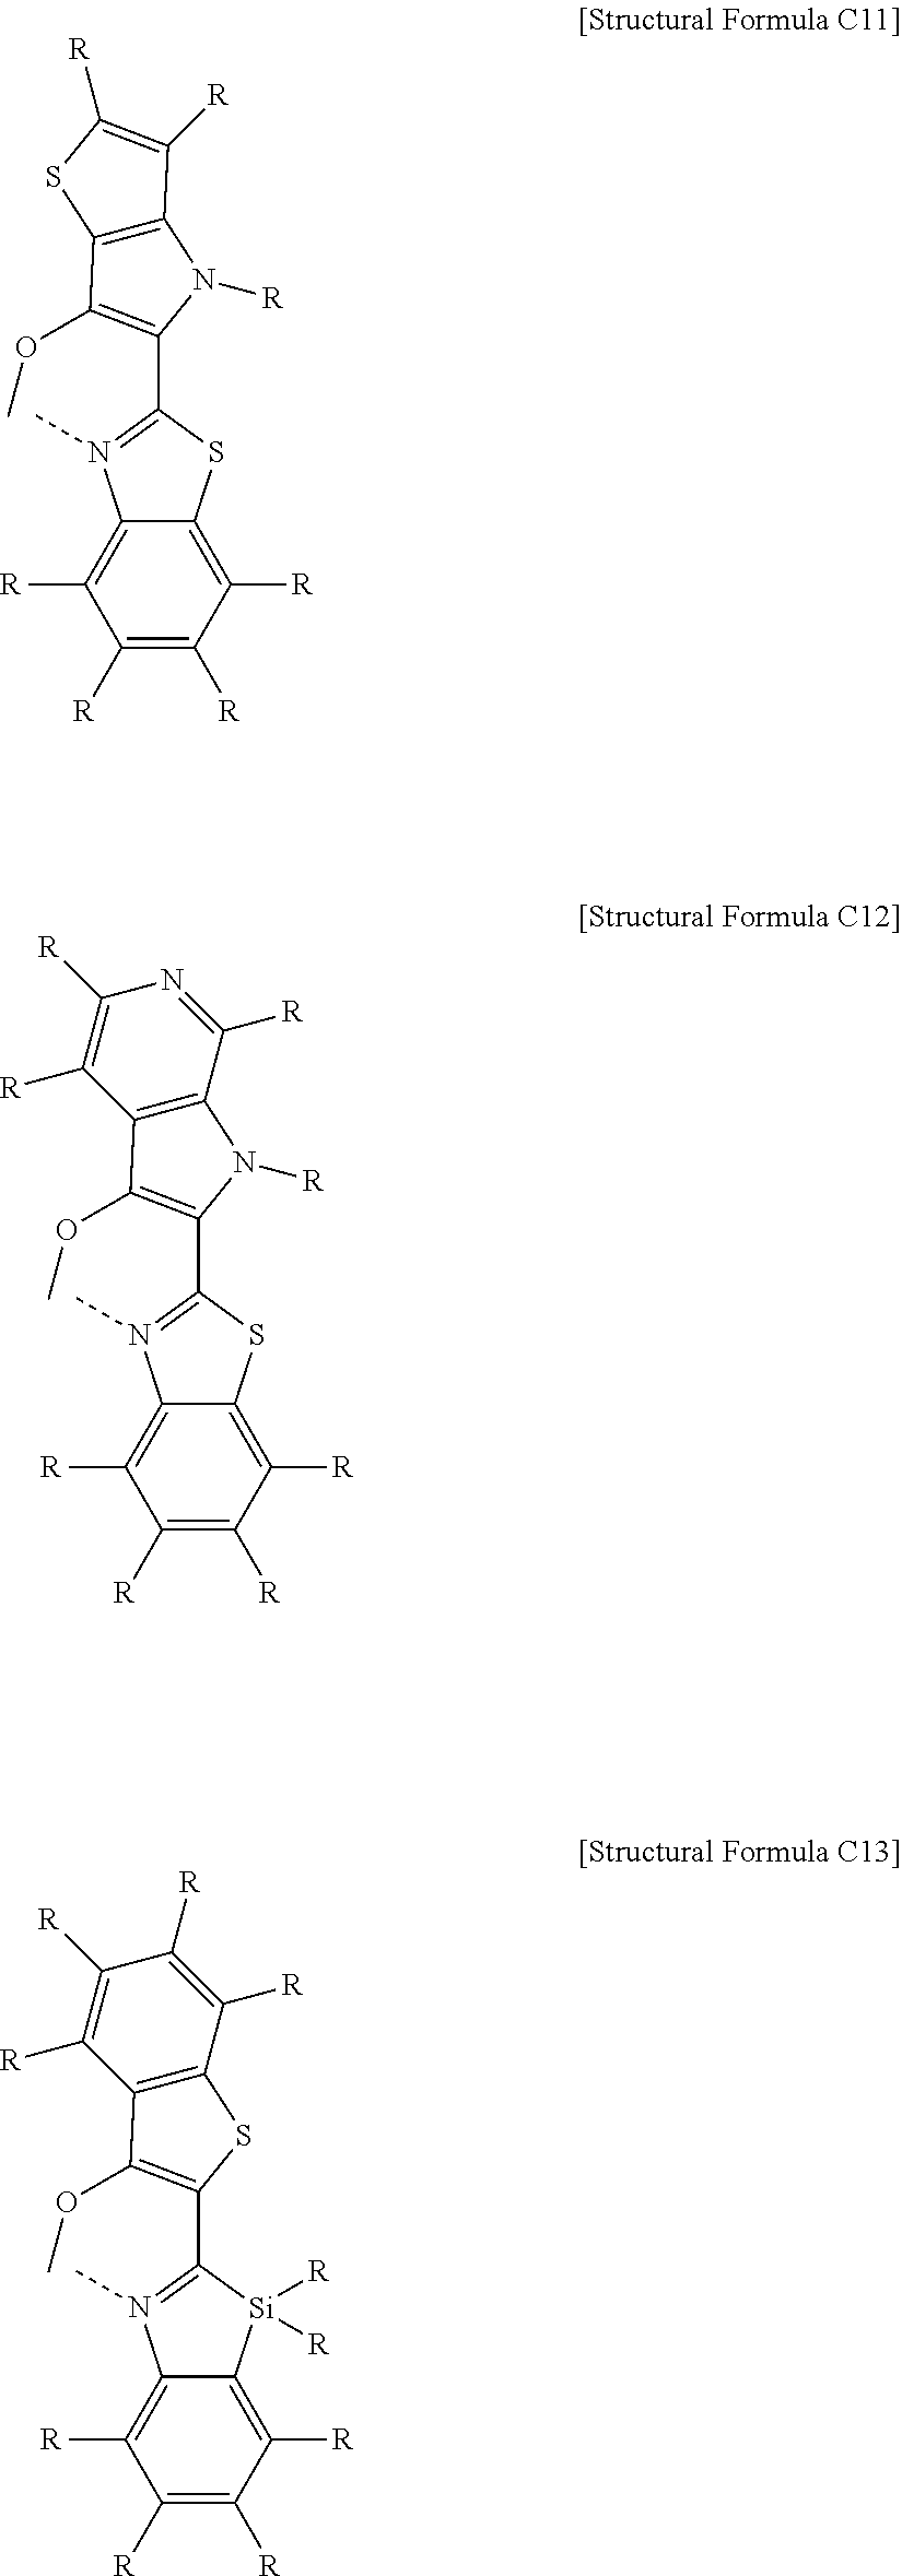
C12=C([R])C([R])=C([R])C([R])=C1SC(C1=C(OC)C3=C(N1[R])C([R])=C([R])S3)=N2C.C12=C([R])C([R])=C([R])C([R])=C1SC(C1=C(OC)C3=C(N1[R])C([R])=NC([R])=C3[R])=N2C.C12=C([R])C([R])=C([R])C([R])=C1[Si]([R])([R])C(C1=C(OC)C3=C(S1)C([R])=C([R])C([R])=C3[R])=N2C
